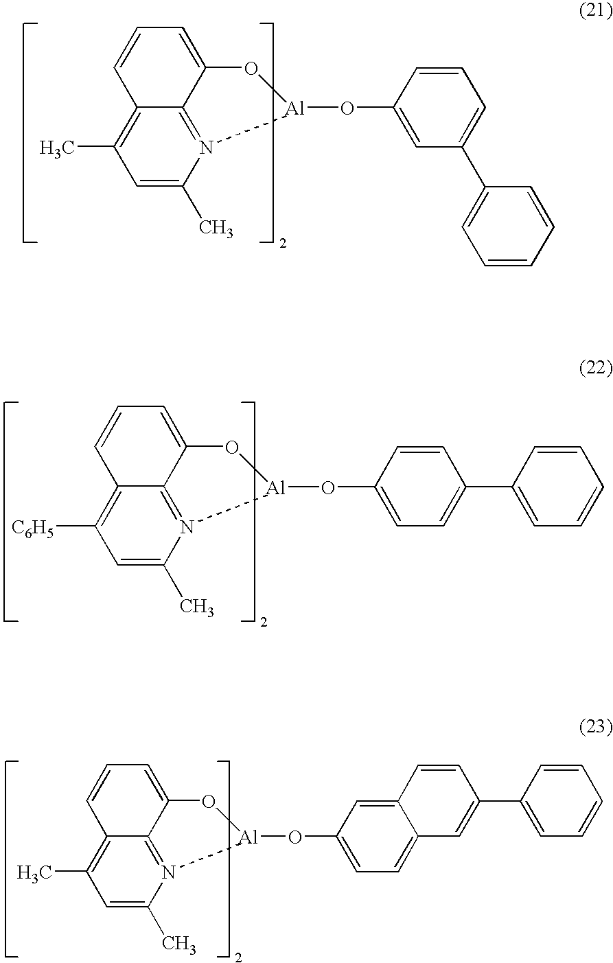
C12=C(C)C=C(C)N(C)=C1C(O[Al]OC1=CC(C3=CC=CC=C3)=CC=C1)=CC=C2.C12=C([C6H5])C=C(C)N(C)=C1C(O[Al]OC1=CC=C(C3=CC=CC=C3)C=C1)=CC=C2.C12=C(C)C=C(C)N(C)=C1C(O[Al]OC1=CC=C3C(=C1)C=CC(C1=CC=CC=C1)=C3)=CC=C2
